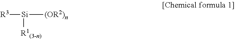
[R3][Si]([R1(3-n)])[(OR2)n]
